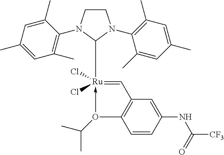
C1CN(C2=C(C)C=C(C)C=C2C)C([Ru]2(Cl)(Cl)-O(C(C)C)C3=C(C=C(NC([CF3])=O)C=C3)C=2)N1C1=C(C)C=C(C)C=C1C
